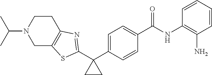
C1=C(C2(C3=NC4=C(CN(C(C)C)CC4)S3)CC2)C=CC(C(NC2=C(N)C=CC=C2)=O)=C1
